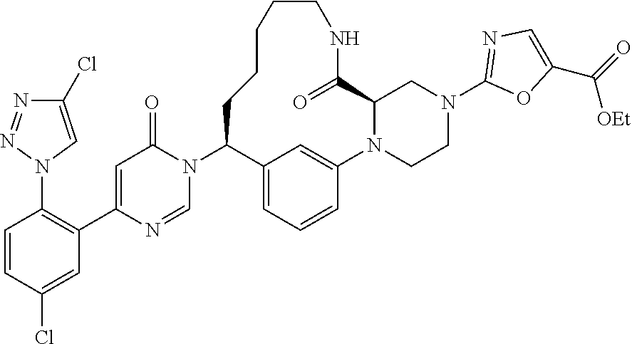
N1(C2C3=CC=CC(=C3)N3CCN(C4=NC=C(C(=O)[OEt])O4)CC3C(=O)NCCCCC2)C(=O)C=C(C2=C(N3C=C(Cl)N=N3)C=CC(Cl)=C2)N=C1
